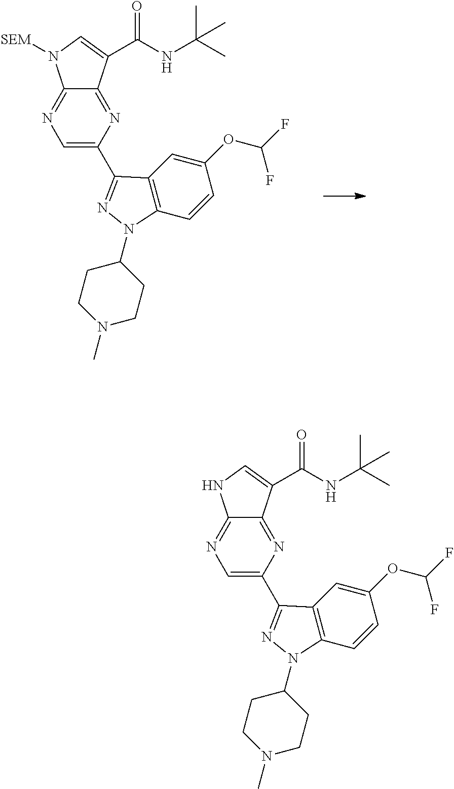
N1=C2C(=NC(C3=NN(C4CCN(C)CC4)C4=C3C=C(OC(F)F)C=C4)=C1)C(C(NC(C)(C)C)=O)=CN2[SEM].N1=C2C(=NC(C3=NN(C4CCN(C)CC4)C4=C3C=C(OC(F)F)C=C4)=C1)C(C(NC(C)(C)C)=O)=CN2
